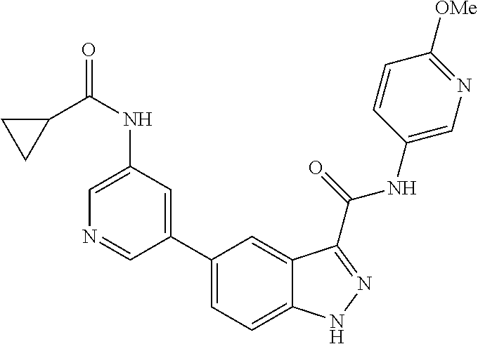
C1(NC(=O)C2CC2)=CN=CC(C2=CC=C3C(=C2)C(C(NC2=CN=C([OMe])C=C2)=O)=NN3)=C1
